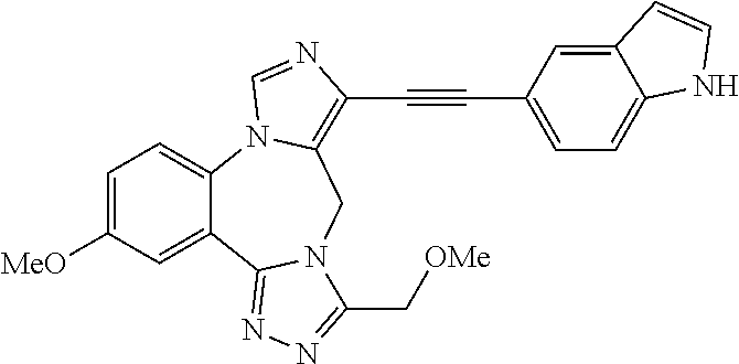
C1=C([MeO])C=C2C(=C1)N1C(=C(C#CC3=CC=C4C(=C3)C=CN4)N=C1)CN1C2=NN=C1C[OMe]
